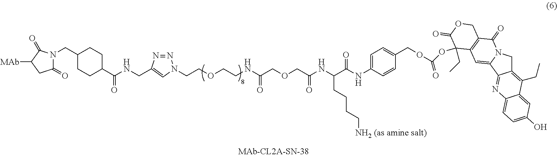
C1(=O)N(CC2CCC(C(=O)NCC3=CN(CCOCCNC(=O)COCC(=O)NC(CCCC[NH2 (as amine salt)])C(NC4=CC=C(COC(OC5(CC)C6=C(C(=O)N7CC8=C(CC)C9=CC(O)=CC=C9N=C8C7=C6)COC5=O)=O)C=C4)=O)N=N3)CC2)C(=O)C([MAb])C1
